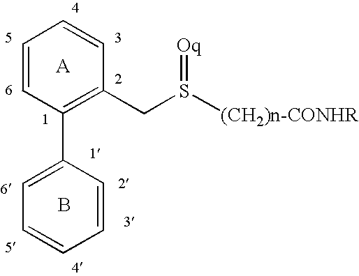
C1(C2=CC=CC=C2)=C(CS([(CH2)n-CONHR])=[Oq])C=CC=C1.B
